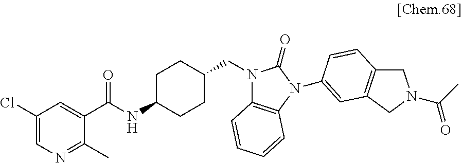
C1(Cl)=CN=C(C)C(C(NC2CCC(CN3C4=C(N(C5=CC6=C(CN(C(C)=O)C6)C=C5)C3=O)C=CC=C4)CC2)=O)=C1
